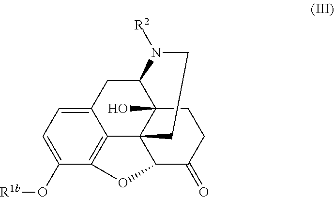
C1(O[R1b])=CC=C2C3=C1OC1C34CCN([R2])C(C2)C4(O)CCC1=O
